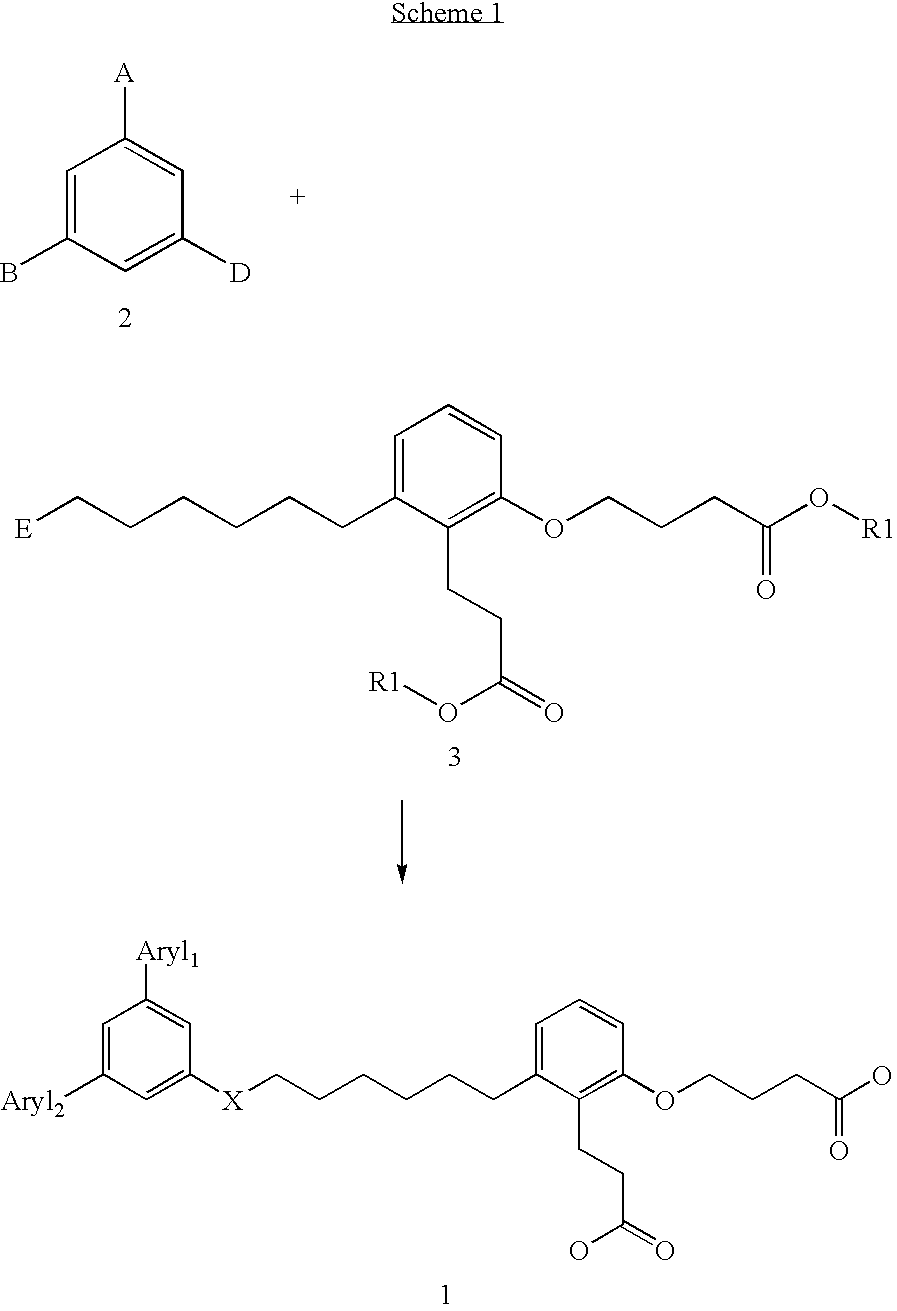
C1=C(B)C=C([D])C=C1[A].C1=C(CCCCCC[E])C(CCC(O[R1])=O)=C(OCCCC(O[R1])=O)C=C1.C1=C(CCCCCC[X]C2=CC([Aryl2])=CC([Aryl1])=C2)C(CCC(O)=O)=C(OCCCC(O)=O)C=C1
